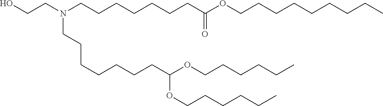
OCCN(CCCCCCCC(OCCCCCCCCC)=O)CCCCCCCC(OCCCCCC)OCCCCCC
